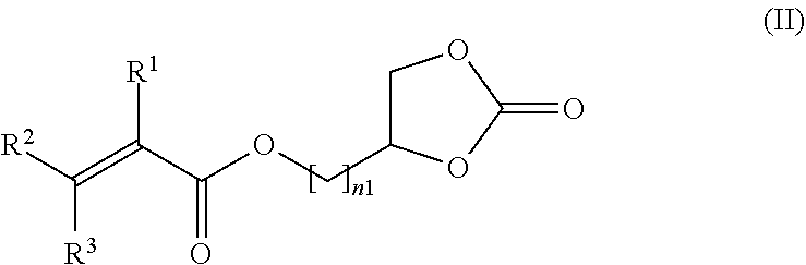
C(OC(C(=C([R3])[R2])[R1])=O)C1COC(=O)O1
